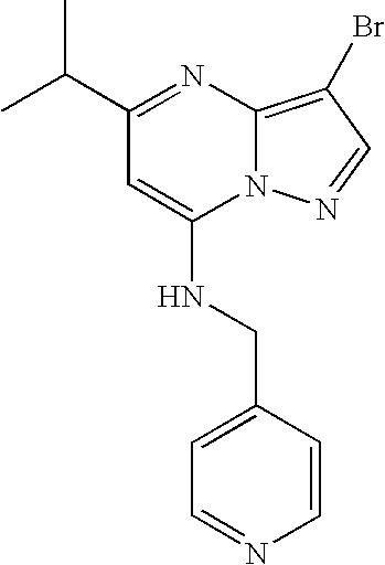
C(C1=NC2=C(Br)C=NN2C(NCC2=CC=NC=C2)=C1)(C)C
